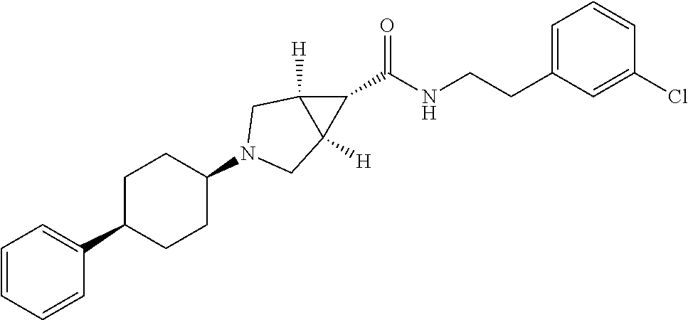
C1=CC=CC(C2CCC(N3CC4([H])C(C(NCCC5=CC=CC(Cl)=C5)=O)C4([H])C3)CC2)=C1
